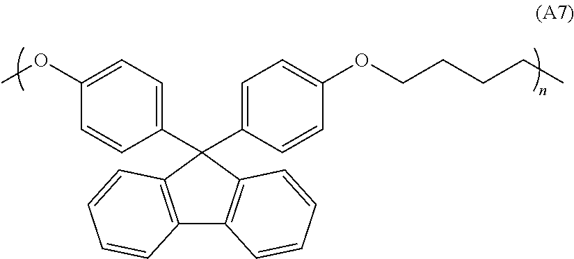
C12=C(C(C3=CC=C(OCCCCC)C=C3)(C3=CC=C(OC)C=C3)C3=C1C=CC=C3)C=CC=C2
